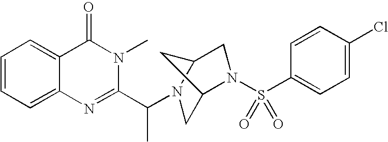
C1=CC=C2C(=C1)C(=O)N(C)C(C(C)N1CC3N(S(=O)(C4=CC=C(Cl)C=C4)=O)CC1C3)=N2
